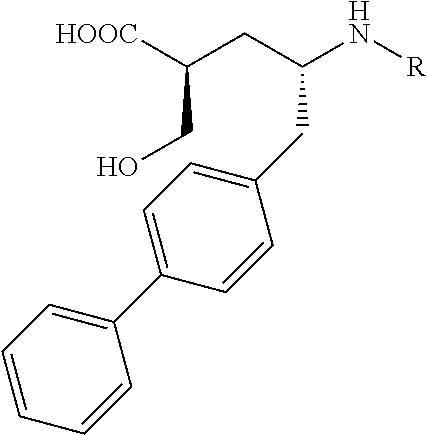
C1(C2=CC=CC=C2)=CC=C(CC(N[R])CC([HOOC])CO)C=C1
